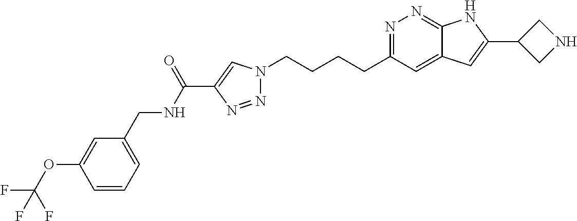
N1=C(CCCCN2N=NC(C(NCC3=CC=CC(OC(F)(F)F)=C3)=O)=C2)C=C2C(=N1)NC(C1CNC1)=C2
